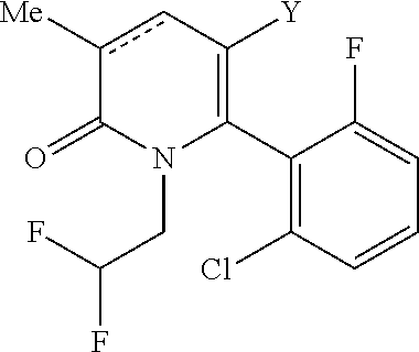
C1(C2=C([Y])cc([Me])C(=O)N2CC(F)F)=C(Cl)C=CC=C1F
